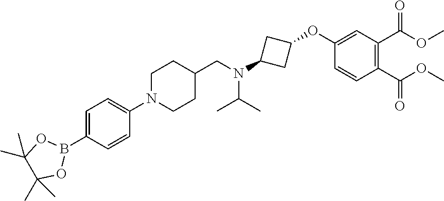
C1(OC2CC(N(CC3CCN(C4=CC=C(B5OC(C)(C)C(C)(C)O5)C=C4)CC3)C(C)C)C2)=CC(C(OC)=O)=C(C(OC)=O)C=C1
